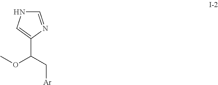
C1=NC(C(C[Ar])OC)=CN1
